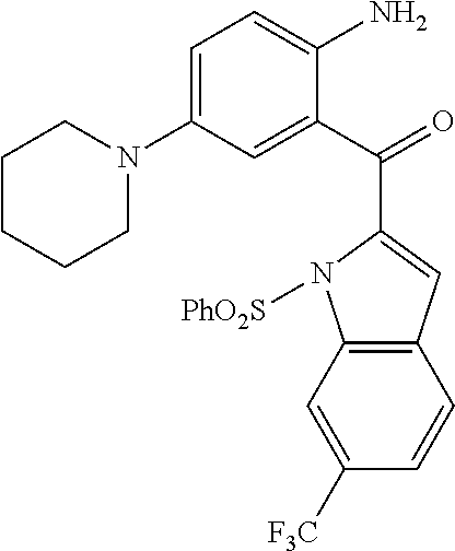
C12=C(C=C(C(C3=CC(N4CCCCC4)=CC=C3N)=O)N1[PhO2S])C=CC([F3C])=C2
